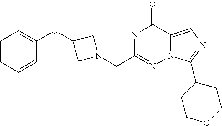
N1C(CN2CC(OC3=CC=CC=C3)C2)=NN2C(=CN=C2C2CCOCC2)C1=O
